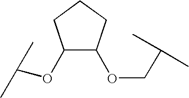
C1(OC(C)C)C(OCC(C)C)CCC1
